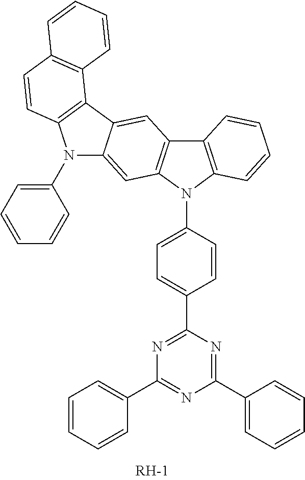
C1(C2=CC=C(N3C4=C(C5=C3C=C3C(=C5)C5=C(N3C3=CC=CC=C3)C=CC3=C5C=CC=C3)C=CC=C4)C=C2)=NC(C2=CC=CC=C2)=NC(C2=CC=CC=C2)=N1
